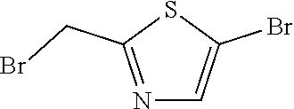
N1=C(CBr)SC(Br)=C1
